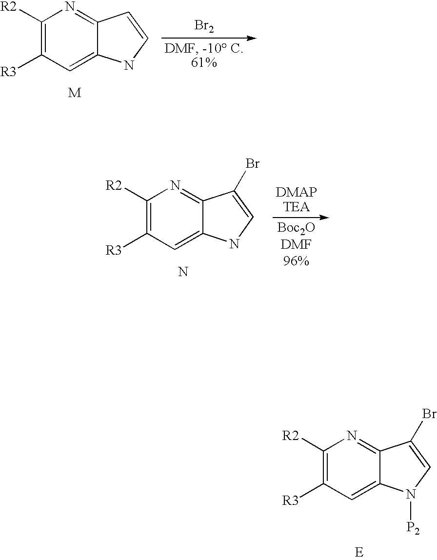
C1([R2])=C([R3])C=C2C(=N1)C=CN2.[Br2].C1([R2])=C([R3])C=C2C(=N1)C(Br)=CN2[P2].[E].C1([R2])=C([R3])C=C2C(=N1)C(Br)=CN2.N
